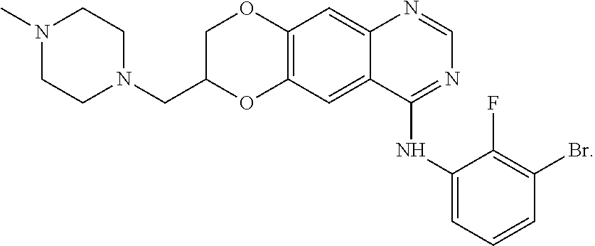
C1=NC2=CC3=C(OC(CN4CCN(C)CC4)CO3)C=C2C(NC2=CC=CC(Br)=C2F)=N1
